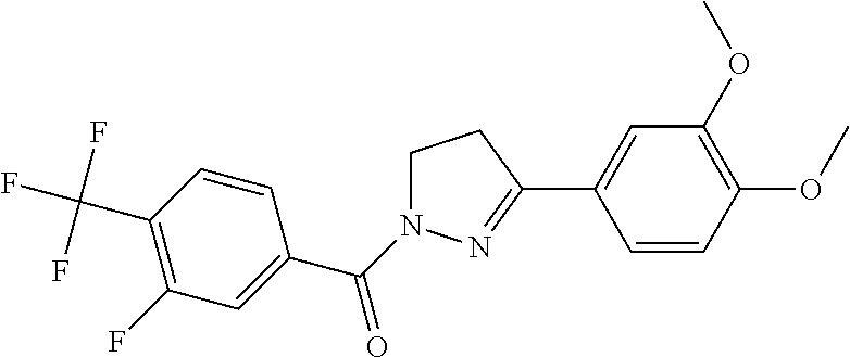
C1(C(F)(F)F)=C(F)C=C(C(=O)N2CCC(C3=CC(OC)=C(OC)C=C3)=N2)C=C1
